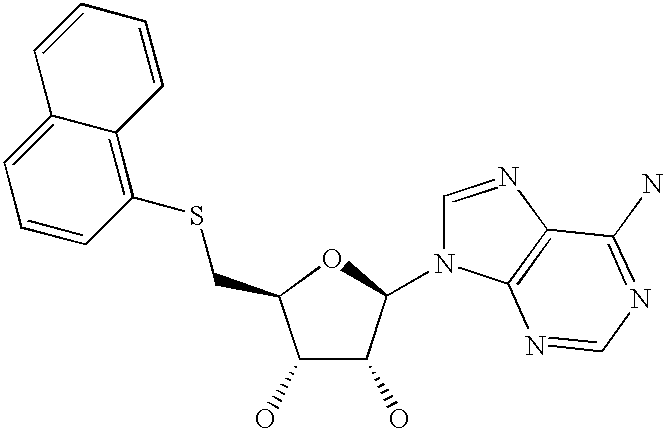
C1=NC2=C(N1C1C(O)C(O)C(CSC3=C4C(=CC=C3)C=CC=C4)O1)N=CN=C2N
